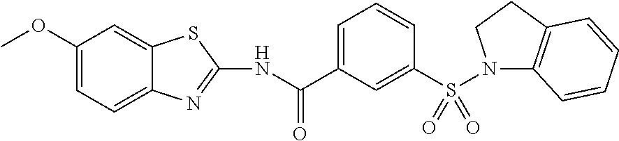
C1(OC)=CC=C2C(=C1)SC(NC(C1=CC=CC(S(N3C4=C(CC3)C=CC=C4)(=O)=O)=C1)=O)=N2
